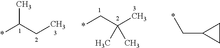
*C(CC)C.*CC(C)(C)C.C1CC1C*
